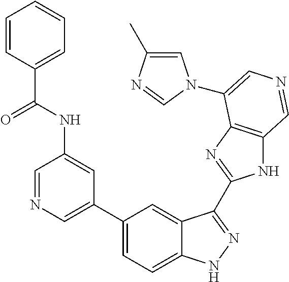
C1(C2=CN=CC(NC(C3=CC=CC=C3)=O)=C2)=CC=C2C(=C1)C(C1=NC3=C(N1)C=NC=C3N1C=C(C)N=C1)=NN2
